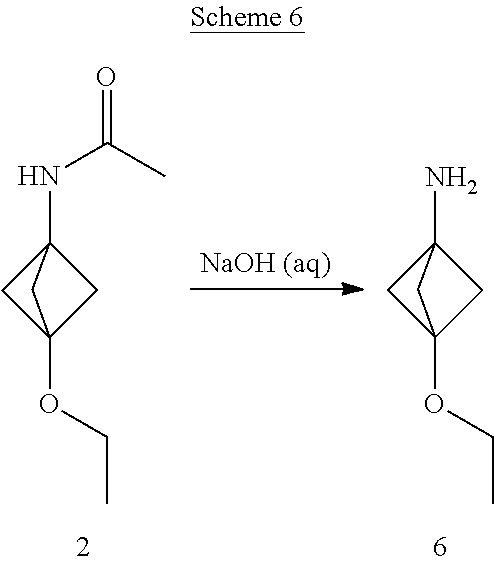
N(C12CC(OCC)(C1)C2)C(C)=O.NC12CC(OCC)(C1)C2
